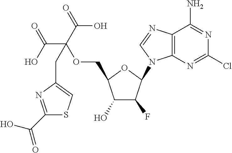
C12=C(N=CN1C1C(F)C(O)C(COC(C(O)=O)(C(=O)O)CC3=CSC(C(=O)O)=N3)O1)C(N)=NC(Cl)=N2
